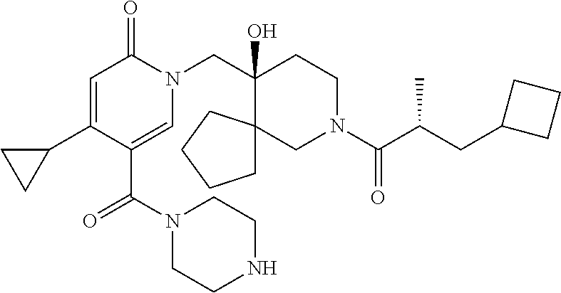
C1(C2=CC(=O)N(CC3(O)C4(CN(C(C(CC5CCC5)C)=O)CC3)CCCC4)C=C2C(N2CCNCC2)=O)CC1
